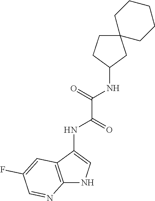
C1CC(NC(C(=O)NC2=CNC3=C2C=C(F)C=N3)=O)CC12CCCCC2
